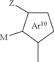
C1C([Z])C([M])C(C)C1
